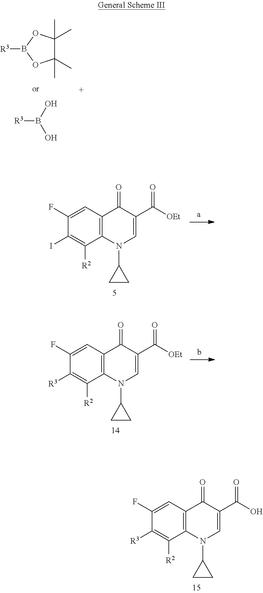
[R3]B1OC(C)(C)C(C)(C)O1.[R3]B(O)O.C1=C(F)C(I)=C([R2])C2=C1C(=O)C(C([OEt])=O)=CN2C1CC1.C1=C(F)C([R3])=C([R2])C2=C1C(=O)C(C([OEt])=O)=CN2C1CC1.C1=C(F)C([R3])=C([R2])C2=C1C(=O)C(C(O)=O)=CN2C1CC1
